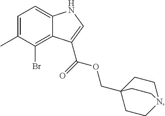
C12=C(Br)C(C)=CC=C1NC=C2C(OCC12CCN(CC1)CC2)=O
